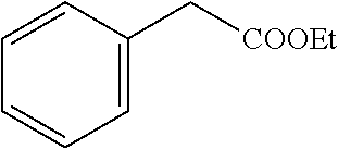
C1=CC(C[COOEt])=CC=C1
